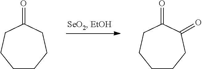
C1CCCC(=O)CC1.C1CCC(=O)C(=O)CC1
